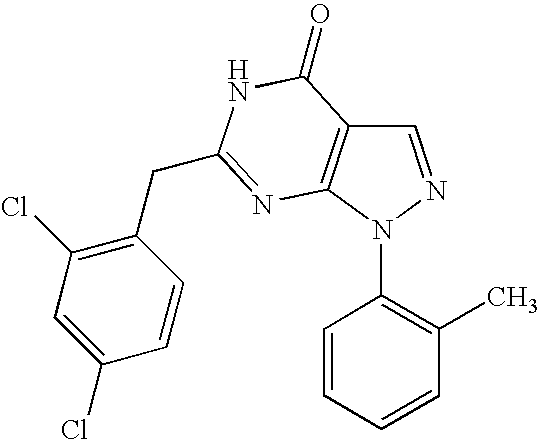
C1=NN(C2=C(C)C=CC=C2)C2=C1C(=O)NC(CC1=C(Cl)C=C(Cl)C=C1)=N2
